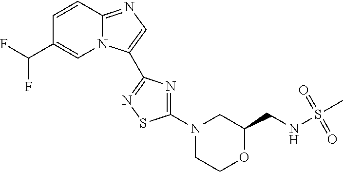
C12=NC=C(C3=NSC(N4CCOC(CNS(C)(=O)=O)C4)=N3)N1C=C(C(F)F)C=C2
